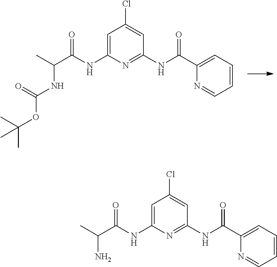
C1=C(NC(C(C)NC(=O)OC(C)(C)C)=O)N=C(NC(=O)C2=CC=CC=N2)C=C1Cl.C1=C(NC(C(C)N)=O)N=C(NC(=O)C2=CC=CC=N2)C=C1Cl
